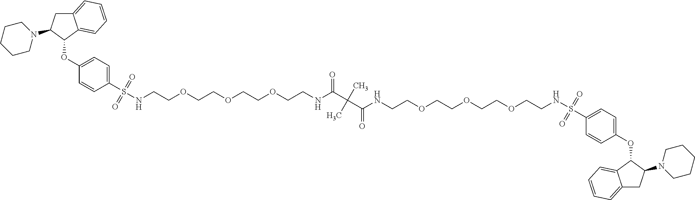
C12=CC=CC=C1C(OC1=CC=C(S(NCCOCCOCCOCCNC(C(C(NCCOCCOCCOCCNS(C3=CC=C(OC4C5=CC=CC=C5CC4N4CCCCC4)C=C3)(=O)=O)=O)(C)C)=O)(=O)=O)C=C1)C(N1CCCCC1)C2
